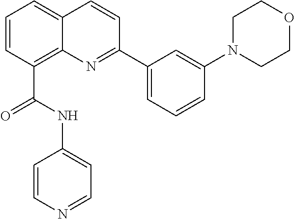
C1=CC(C(NC2=CC=NC=C2)=O)=C2C(=C1)C=CC(C1=CC=CC(N3CCOCC3)=C1)=N2
